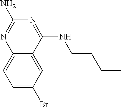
C1=C(Br)C=C2C(=C1)N=C(N)N=C2NCCCC
